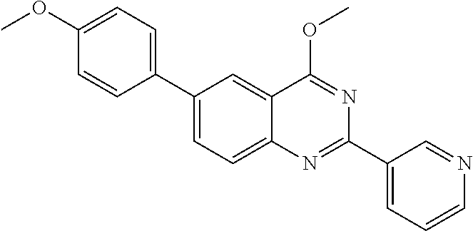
C1(C2=CC=C(OC)C=C2)=CC=C2C(=C1)C(OC)=NC(C1=CC=CN=C1)=N2
